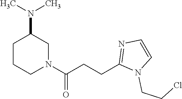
N1(C(CCC2=NC=CN2CCCl)=O)CC(N(C)C)CCC1
